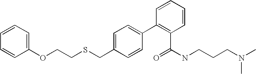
C1(OCCSCC2=CC=C(C3=C(C(NCCCN(C)C)=O)C=CC=C3)C=C2)=CC=CC=C1
